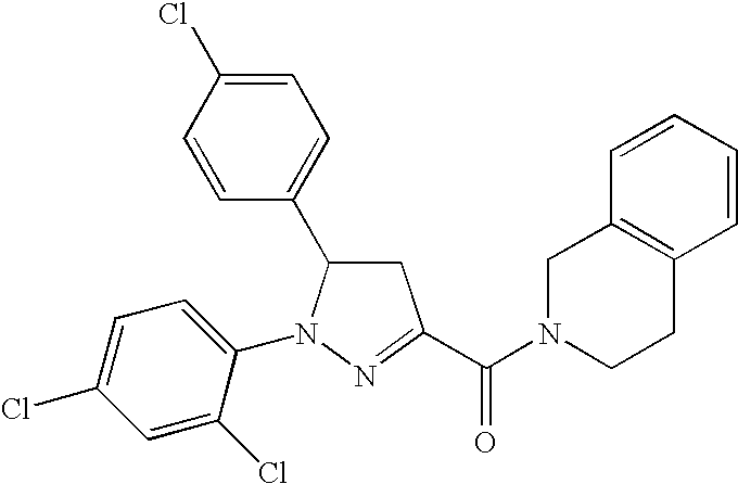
C1=C(Cl)C=CC(C2CC(C(=O)N3CCC4=C(C3)C=CC=C4)=NN2C2=CC=C(Cl)C=C2Cl)=C1
